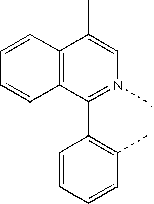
C1=CC2=C(C=C1)C(C1=C(C)C=CC=C1)=N(C)C=C2C
